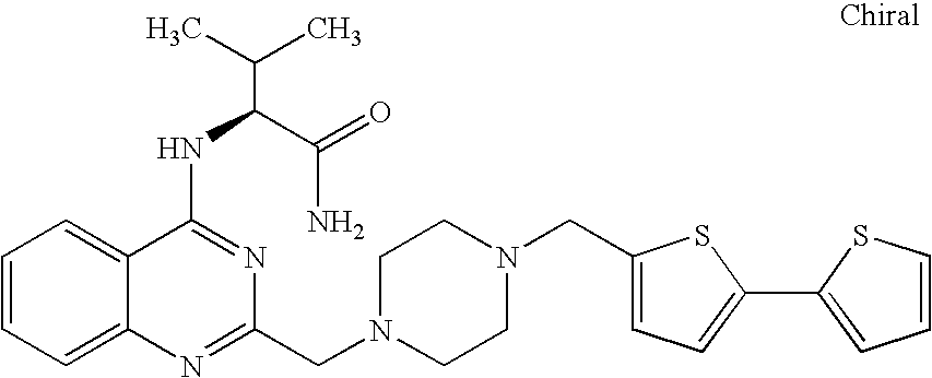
C1=CC=C2C(=C1)C(NC(C(N)=O)C(C)C)=NC(CN1CCN(CC3=CC=C(C4=CC=CS4)S3)CC1)=N2
